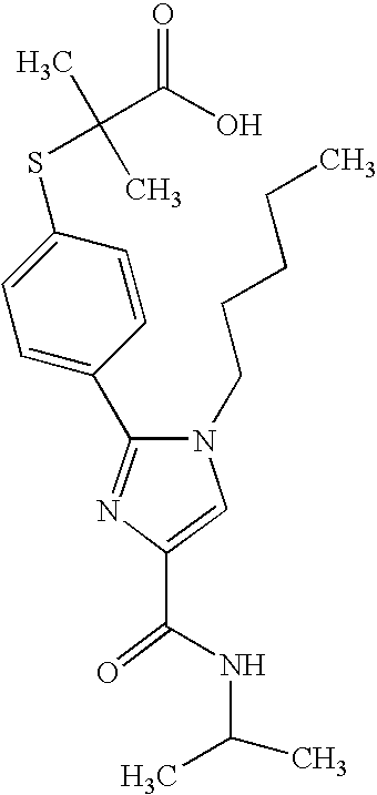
C(C1=CN(CCCCC)C(C2=CC=C(SC(C)(C)C(O)=O)C=C2)=N1)(=O)NC(C)C
